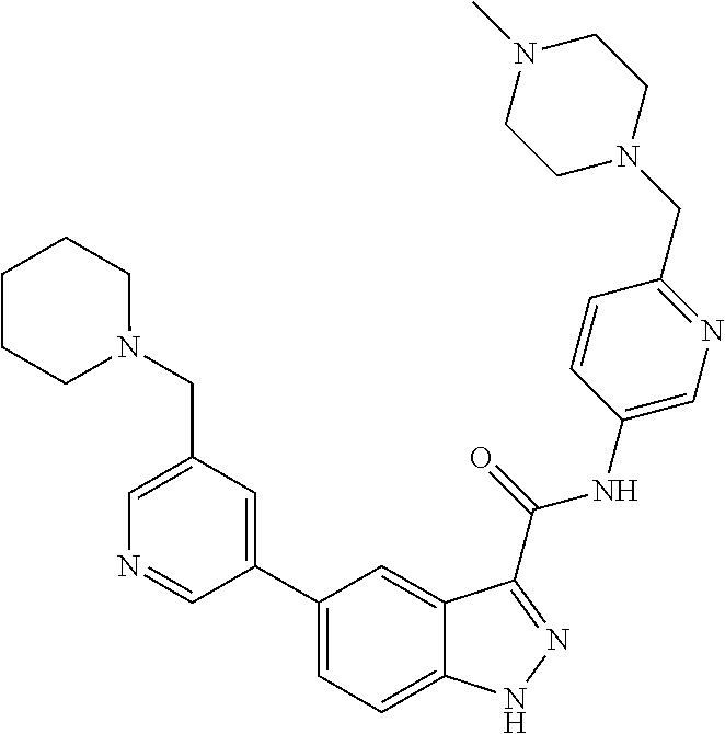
C1(CN2CCCCC2)=CN=CC(C2=CC=C3C(=C2)C(C(NC2=CN=C(CN4CCN(C)CC4)C=C2)=O)=NN3)=C1
